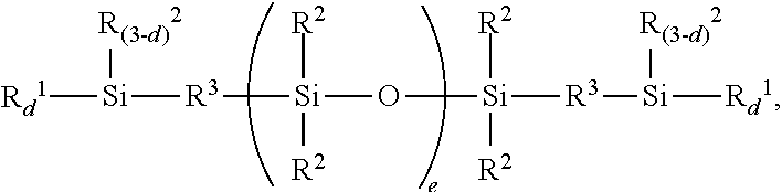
[Rd1][Si]([R(3-d)2])[R3][Si]([R2])([R2])O[Si]([R2])([R2])[R3][Si]([R(3-d)2])[Rd1]
